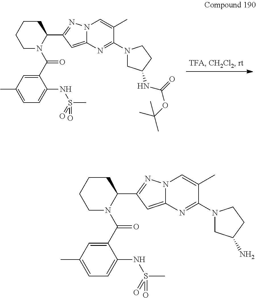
C1(C(N2C(C3=NN4C(=C3)N=C(N3CC(NC(OC(C)(C)C)=O)CC3)C(C)=C4)CCCC2)=O)=CC(C)=CC=C1NS(C)(=O)=O.C1(C(N2C(C3=NN4C(=C3)N=C(N3CC(N)CC3)C(C)=C4)CCCC2)=O)=CC(C)=CC=C1NS(C)(=O)=O
